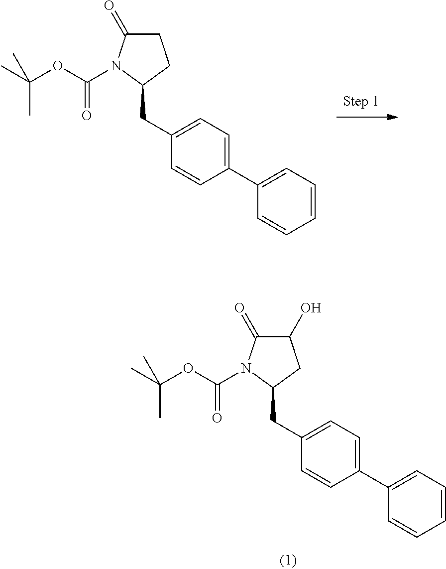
C1=CC=CC=C1C1=CC=C(CC2CC(O)C(=O)N2C(OC(C)(C)C)=O)C=C1.C1=CC=CC=C1C1=CC=C(CC2CCC(=O)N2C(OC(C)(C)C)=O)C=C1
